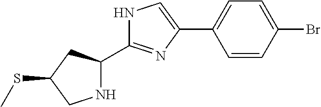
C1(C2=CC=C(Br)C=C2)=CNC(C2NCC(SC)C2)=N1
